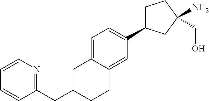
C1=C2C(=CC(C3CCC(N)(CO)C3)=C1)CCC(CC1=NC=CC=C1)C2
